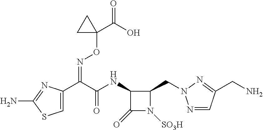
C1(NC(C(C2=CSC(N)=N2)=NOC2(C(=O)O)CC2)=O)C(=O)N([SO3H])C1CN1N=CC(CN)=N1
